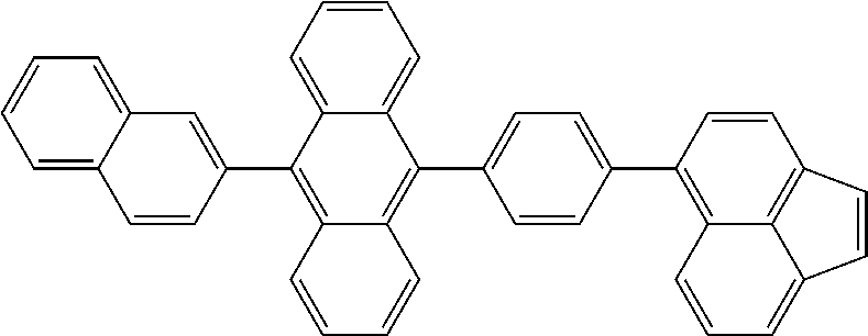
C12=C(C3=CC4=CC=CC=C4C=C3)C3=CC=CC=C3C(C3=CC=C(C4=C5C=CC=C6C=CC(=C56)C=C4)C=C3)=C1C=CC=C2
